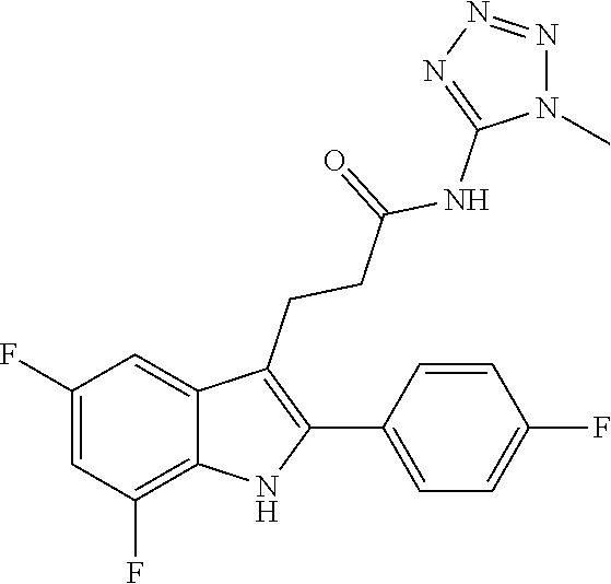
C1(C2=C(CCC(=O)NC3=NN=NN3C)C3=CC(F)=CC(F)=C3N2)=CC=C(F)C=C1
